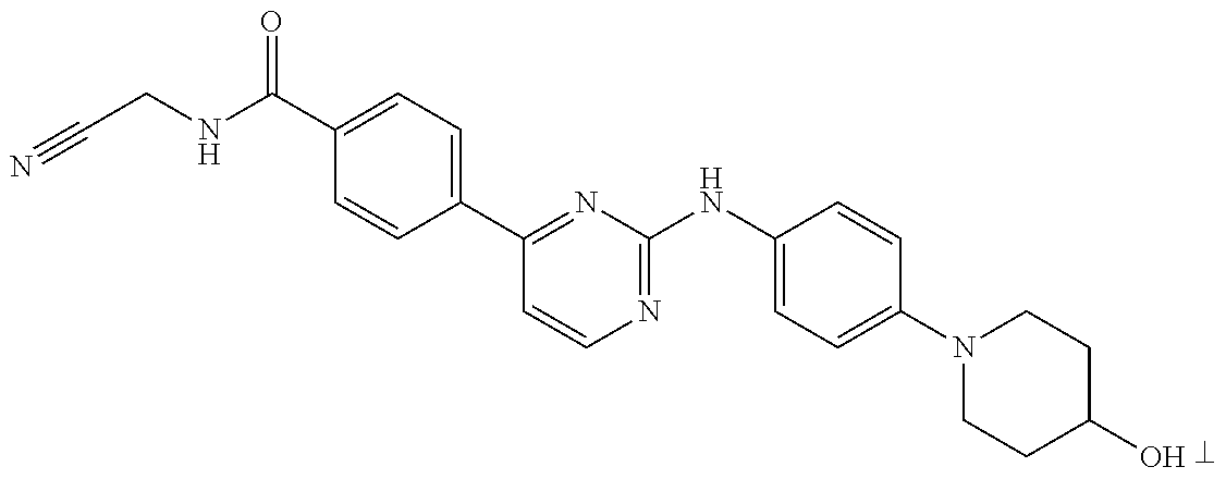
C1(C(NCC#N)=O)=CC=C(C2=NC(NC3=CC=C(N4CCC(O)CC4)C=C3)=NC=C2)C=C1
